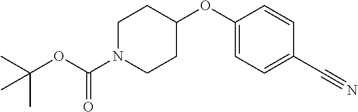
CC(OC(N1CCC(OC2=CC=C(C#N)C=C2)CC1)=O)(C)C
